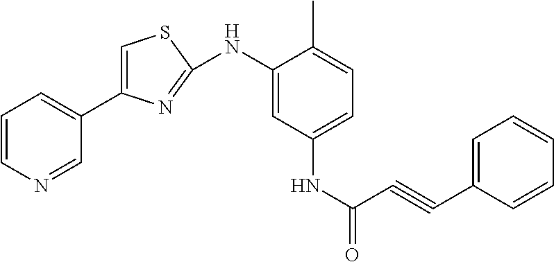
N(C1=CC(NC(=O)C#CC2=CC=CC=C2)=CC=C1C)C1=NC(C2=CC=CN=C2)=CS1
